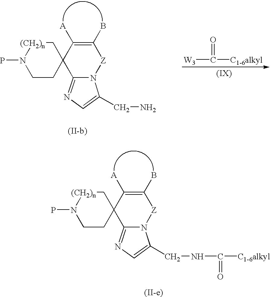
C1CC2(C[(CH2)n]N1P)C1=NC=C(CN)N1[Z]C(B)=C2[A].[W3]C([C1-6alkyl])=O.C1CC2(C[(CH2)n]N1P)C1=NC=C(CNC([C1-6alkyl])=O)N1[Z]C(B)=C2[A]
